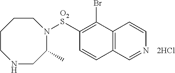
[O2S](C1=C(Br)C2=C(C=C1)C=NC=C2)N1C(C)CNCCCC1
